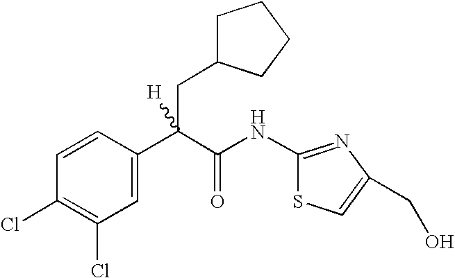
C1=C(C(C(NC2=NC(CO)=CS2)=O)(CC2CCCC2)[H])C=CC(Cl)=C1Cl
